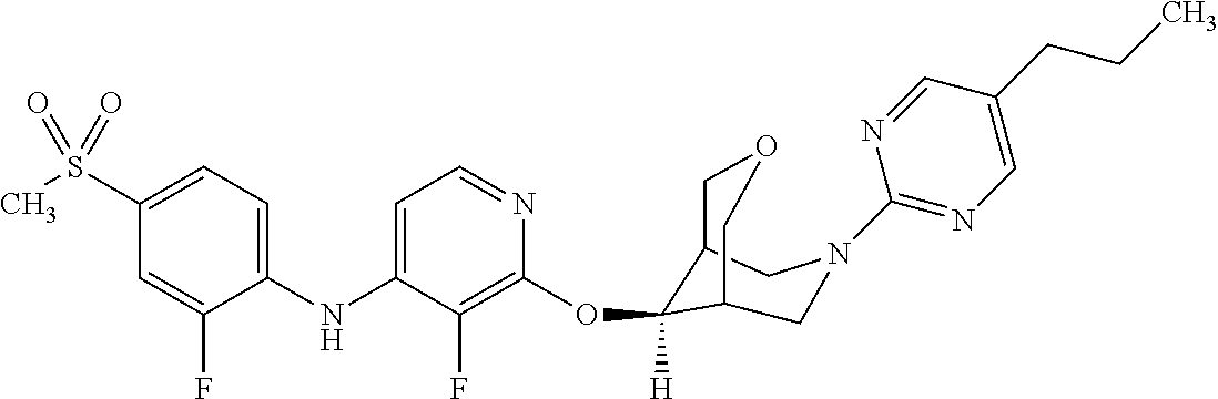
C1(NC2=CC=NC(OC3([H])C4COCC3CN(C3=NC=C(CCC)C=N3)C4)=C2F)=CC=C(S(C)(=O)=O)C=C1F
